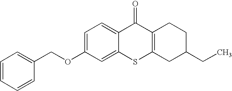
C1=C(OCC2=CC=CC=C2)C=C2C(=C1)C(=O)C1=C(S2)CC(CC)CC1
